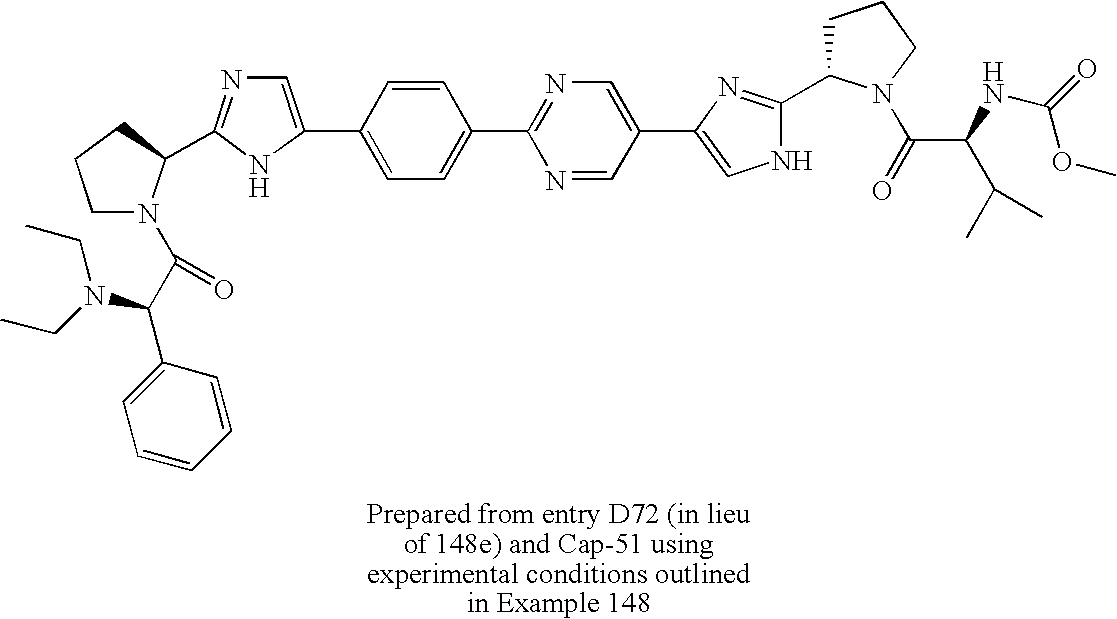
C1=NC(C2=CC=C(C3=CN=C(C4N(C(C(C5=CC=CC=C5)N(CC)CC)=O)CCC4)N3)C=C2)=NC=C1C1=CNC(C2CCCN2C(=O)C(C(C)C)NC(=O)OC)=N1
